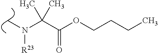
C(C(OCCCC)=O)(N(C)[R23])(C)C
